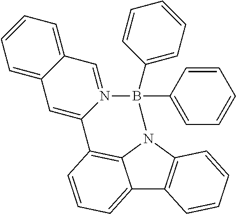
C12=CC=CC3=C1N(C1=C2C=CC=C1)B(C1=CC=CC=C1)(C1=CC=CC=C1)N1=CC2=CC=CC=C2C=C31
